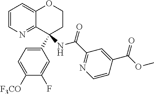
C1=CN=C2C(=C1)OCCC2(NC(=O)C1=NC=CC(C(OC)=O)=C1)C1=CC=C([F3CO])C(F)=C1
